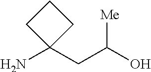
NC1(CC(O)[Me])CCC1
